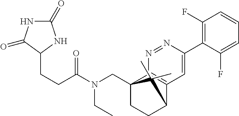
C12(CN(C(CCC3C(=O)NC(=O)N3)=O)CC)CCC(C3=C1N=NC(C1=C(F)C=CC=C1F)=C3)C2(C)C
